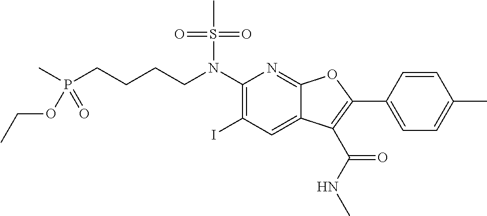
C(CCCN(C1=C(I)C=C2C(=N1)OC(C1=CC=C(C)C=C1)=C2C(NC)=O)S(C)(=O)=O)P(=O)(C)OCC
